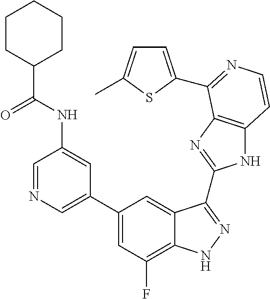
C1=C(C2=CC(F)=C3C(=C2)C(C2=NC4=C(N2)C=CN=C4C2=CC=C(C)S2)=NN3)C=C(NC(C2CCCCC2)=O)C=N1
